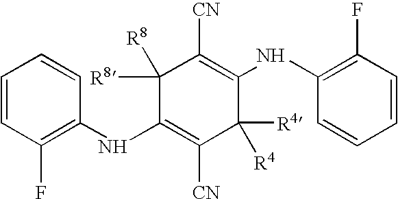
C1(NC2=C(F)C=CC=C2)=C([CN])C([R4])([R4])C(NC2=C(F)C=CC=C2)=C([CN])C1([R8])[R8]
